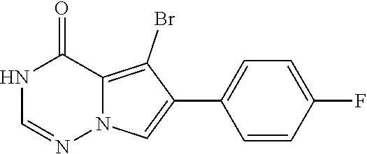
C1(F)=CC=C(C2=CN3C(=C2Br)C(=O)NC=N3)C=C1
